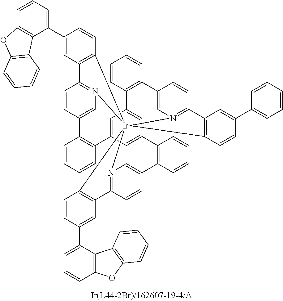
C1=CC2=C(C=C1)C1=CN3=C(C=C1)C1=C(C=CC(C4=CC=CC=C4)=C1)[Ir]3145N3=C(C=CC(=C3)C3=C(C6=CC(=CC2=C6)C2=C(C=CC=C2)C2=CN1=C(C=C2)C1=C4C=CC(C2=CC=CC4=C2C2=C(O4)C=CC=C2)=C1)C=CC=C3)C1=C5C=CC(C2=CC=CC3=C2C2=C(O3)C=CC=C2)=C1
